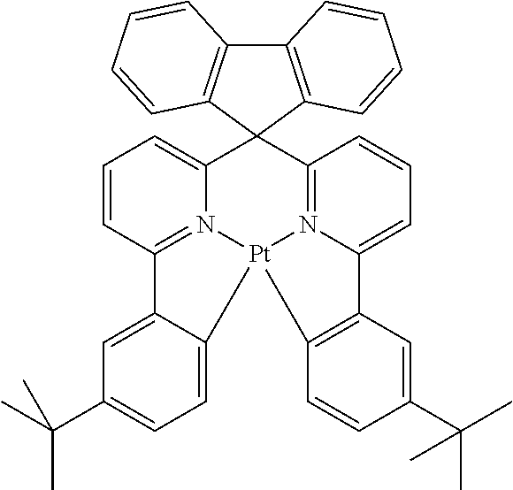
C1=CC=C2N3=C1C1=CC(C(C)(C)C)=CC=C1[Pt]31N3=C(C24C2=C(C5=C4C=CC=C5)C=CC=C2)C=CC=C3C2=C1C=CC(C(C)(C)C)=C2
